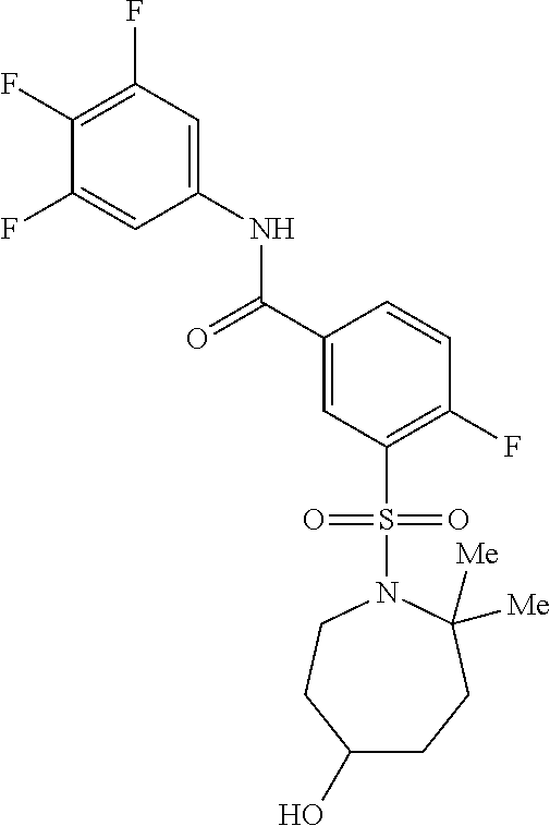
C(C1=CC(S(N2C([Me])([Me])CCC(O)CC2)(=O)=O)=C(F)C=C1)(=O)NC1=CC(F)=C(F)C(F)=C1
